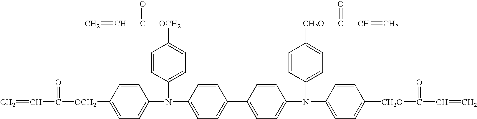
C=CC(=O)[OCH2]C1=CC=C(N(C2=CC=C([OCH2]C(=O)C=C)C=C2)C2=CC=C(C3=CC=C(N(C4=CC=C([CH2O]C(=O)C=C)C=C4)C4=CC=C([CH2O]C(=O)C=C)C=C4)C=C3)C=C2)C=C1
